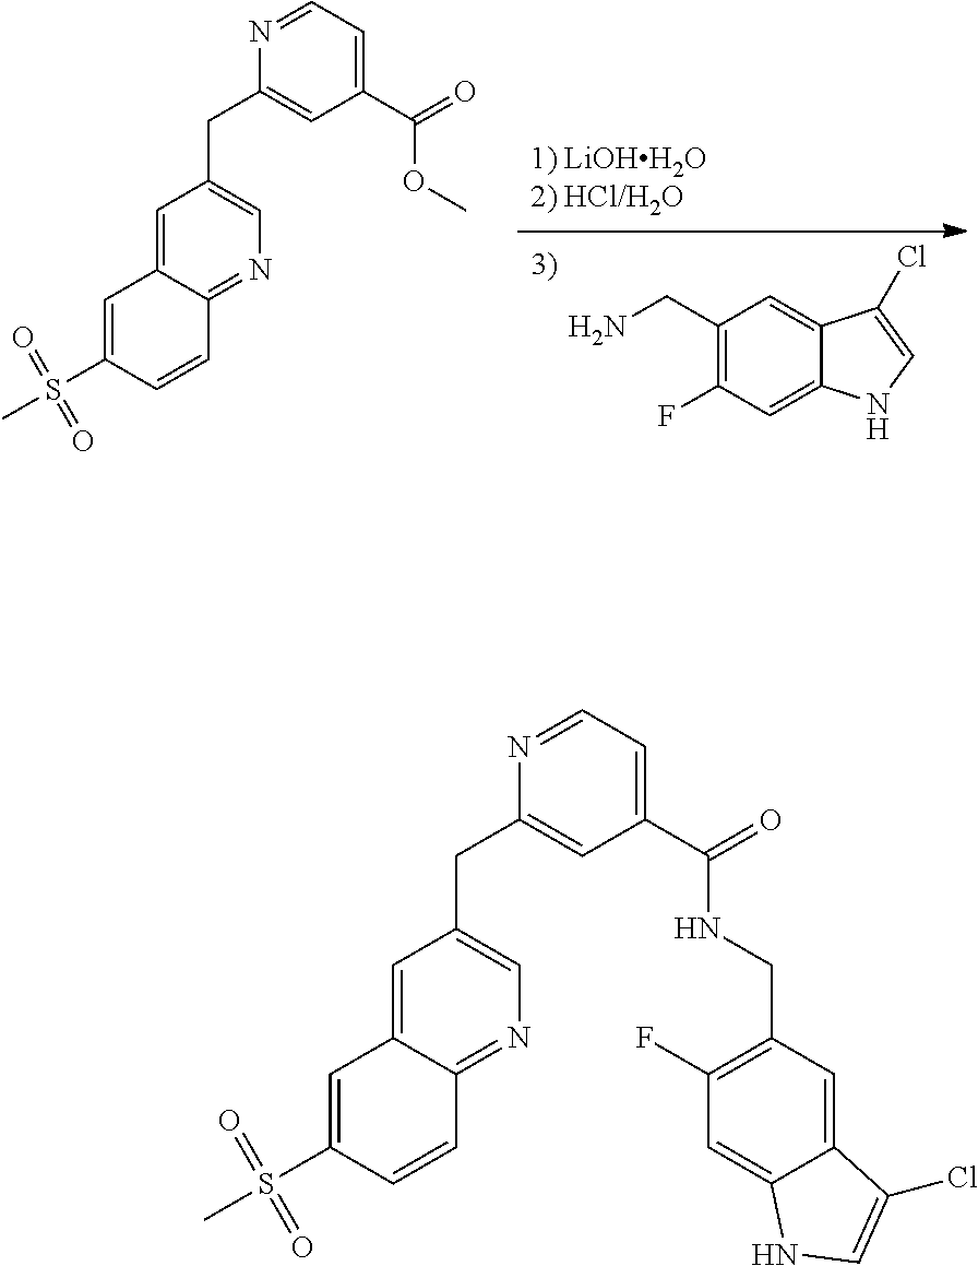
C(C1=CC(C(=O)NCC2=C(F)C=C3C(=C2)C(Cl)=CN3)=CC=N1)C1=CN=C2C(=C1)C=C(S(=O)(=O)C)C=C2.C1(CN)=C(F)C=C2C(=C1)C(Cl)=CN2.C(C1=CC(C(=O)OC)=CC=N1)C1=CN=C2C(=C1)C=C(S(C)(=O)=O)C=C2
